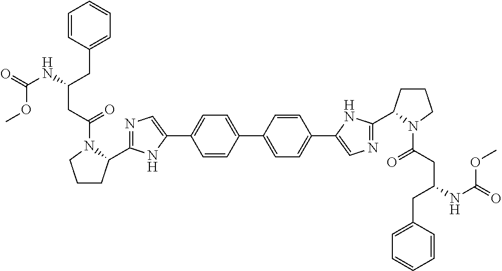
C1=CC(C2=CC=C(C3=CN=C(C4CCCN4C(=O)CC(CC4=CC=CC=C4)NC(OC)=O)N3)C=C2)=CC=C1C1=CN=C(C2CCCN2C(=O)CC(CC2=CC=CC=C2)NC(OC)=O)N1
